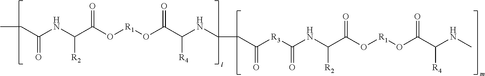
C(C(NC(C(O[R1]OC(C(NCCC([R3]C(NC(C(O[R1]OC(C(NC)[R4])=O)=O)[R2])=O)=O)[R4])=O)=O)[R2])=O)C
